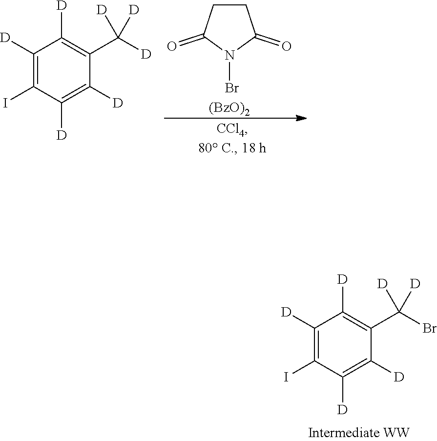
C1CC(=O)N(Br)C1=O.[(BzO)2].C1([D])=C(I)C([D])=C([D])C(C([D])([D])[D])=C1[D].C1([D])=C(I)C([D])=C([D])C(C([D])([D])Br)=C1[D]
